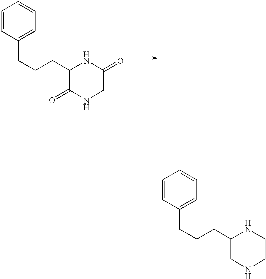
C1(CCCC2=CC=CC=C2)CNCCN1.C1(CCCC2=CC=CC=C2)C(=O)NCC(=O)N1
